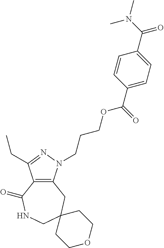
C12=C(N(CCCOC(C3=CC=C(C(N(C)C)=O)C=C3)=O)N=C1CC)CC1(CNC2=O)CCOCC1
